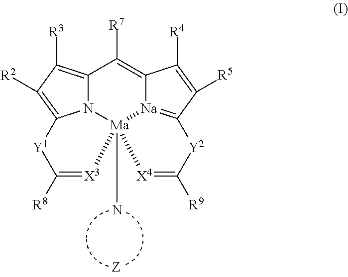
[Z].C12=C([R3])C([R2])=C3N1[Ma]1(N)([Na]4=C(C([R5])=C([R4])C4=C2[R7])[Y2]C([R9])=[X4]1)[X3]=C([R8])[Y1]3
